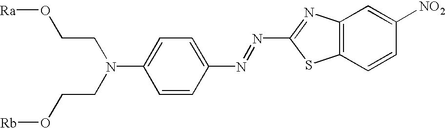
C1=CC(N=NC2=NC3=C(S2)C=CC([NO2])=C3)=CC=C1N(CCO[Rb])CCO[Ra]
